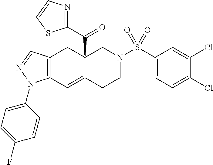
C12(C(C3=NC=CS3)=O)C(=CC3=C(C1)C=NN3C1=CC=C(F)C=C1)CCN(S(C1=CC=C(Cl)C(Cl)=C1)(=O)=O)C2
